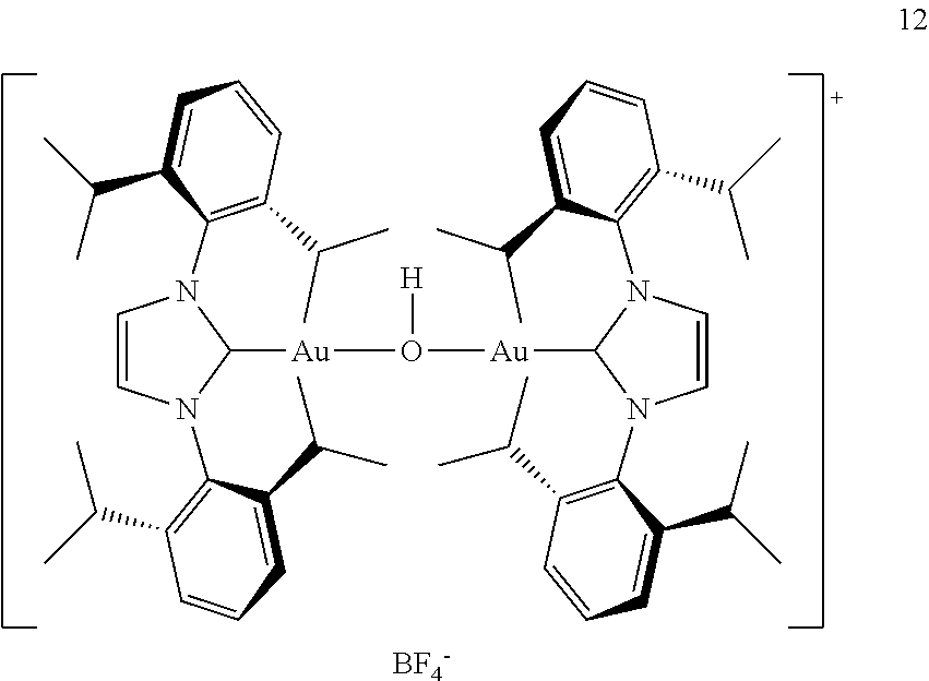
C1(C(C)C)=C(N2C=CN(C3=C(C(C)C)C=CC=C3C(C)C)C2[Au]O([H])[Au]C2N(C3=C(C(C)C)C=CC=C3C(C)C)C=CN2C2=C(C(C)C)C=CC=C2C(C)C)C(C(C)C)=CC=C1.[BF4-]
